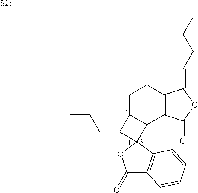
C1C2C(C3=C(C1)C(=CCCC)OC3=O)C1(C2CCC)C2=C(C(=O)O1)C=CC=C2.[S2:]
